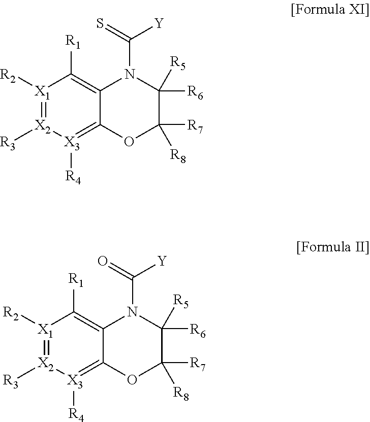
[X1]1([R2])=[X2]([R3])[X3]([R4])=C2C(=C1[R1])N(C([Y])=S)C([R6])([R5])C([R8])([R7])O2.[X1]1([R2])=[X2]([R3])[X3]([R4])=C2C(=C1[R1])N(C([Y])=O)C([R6])([R5])C([R8])([R7])O2
